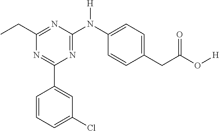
C1=CC=C(Cl)C=C1C1=NC(CC)=NC(N(C2=CC=C(CC(=O)O[H])C=C2)[H])=N1
